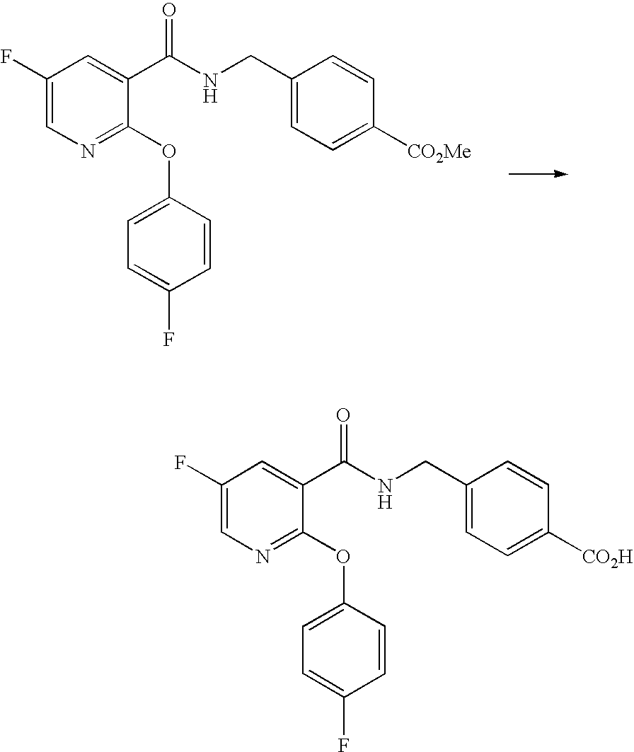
C1(F)=CN=C(OC2=CC=C(F)C=C2)C(C(NCC2=CC=C([CO2Me])C=C2)=O)=C1.C1(F)=CN=C(OC2=CC=C(F)C=C2)C(C(NCC2=CC=C([CO2H])C=C2)=O)=C1
